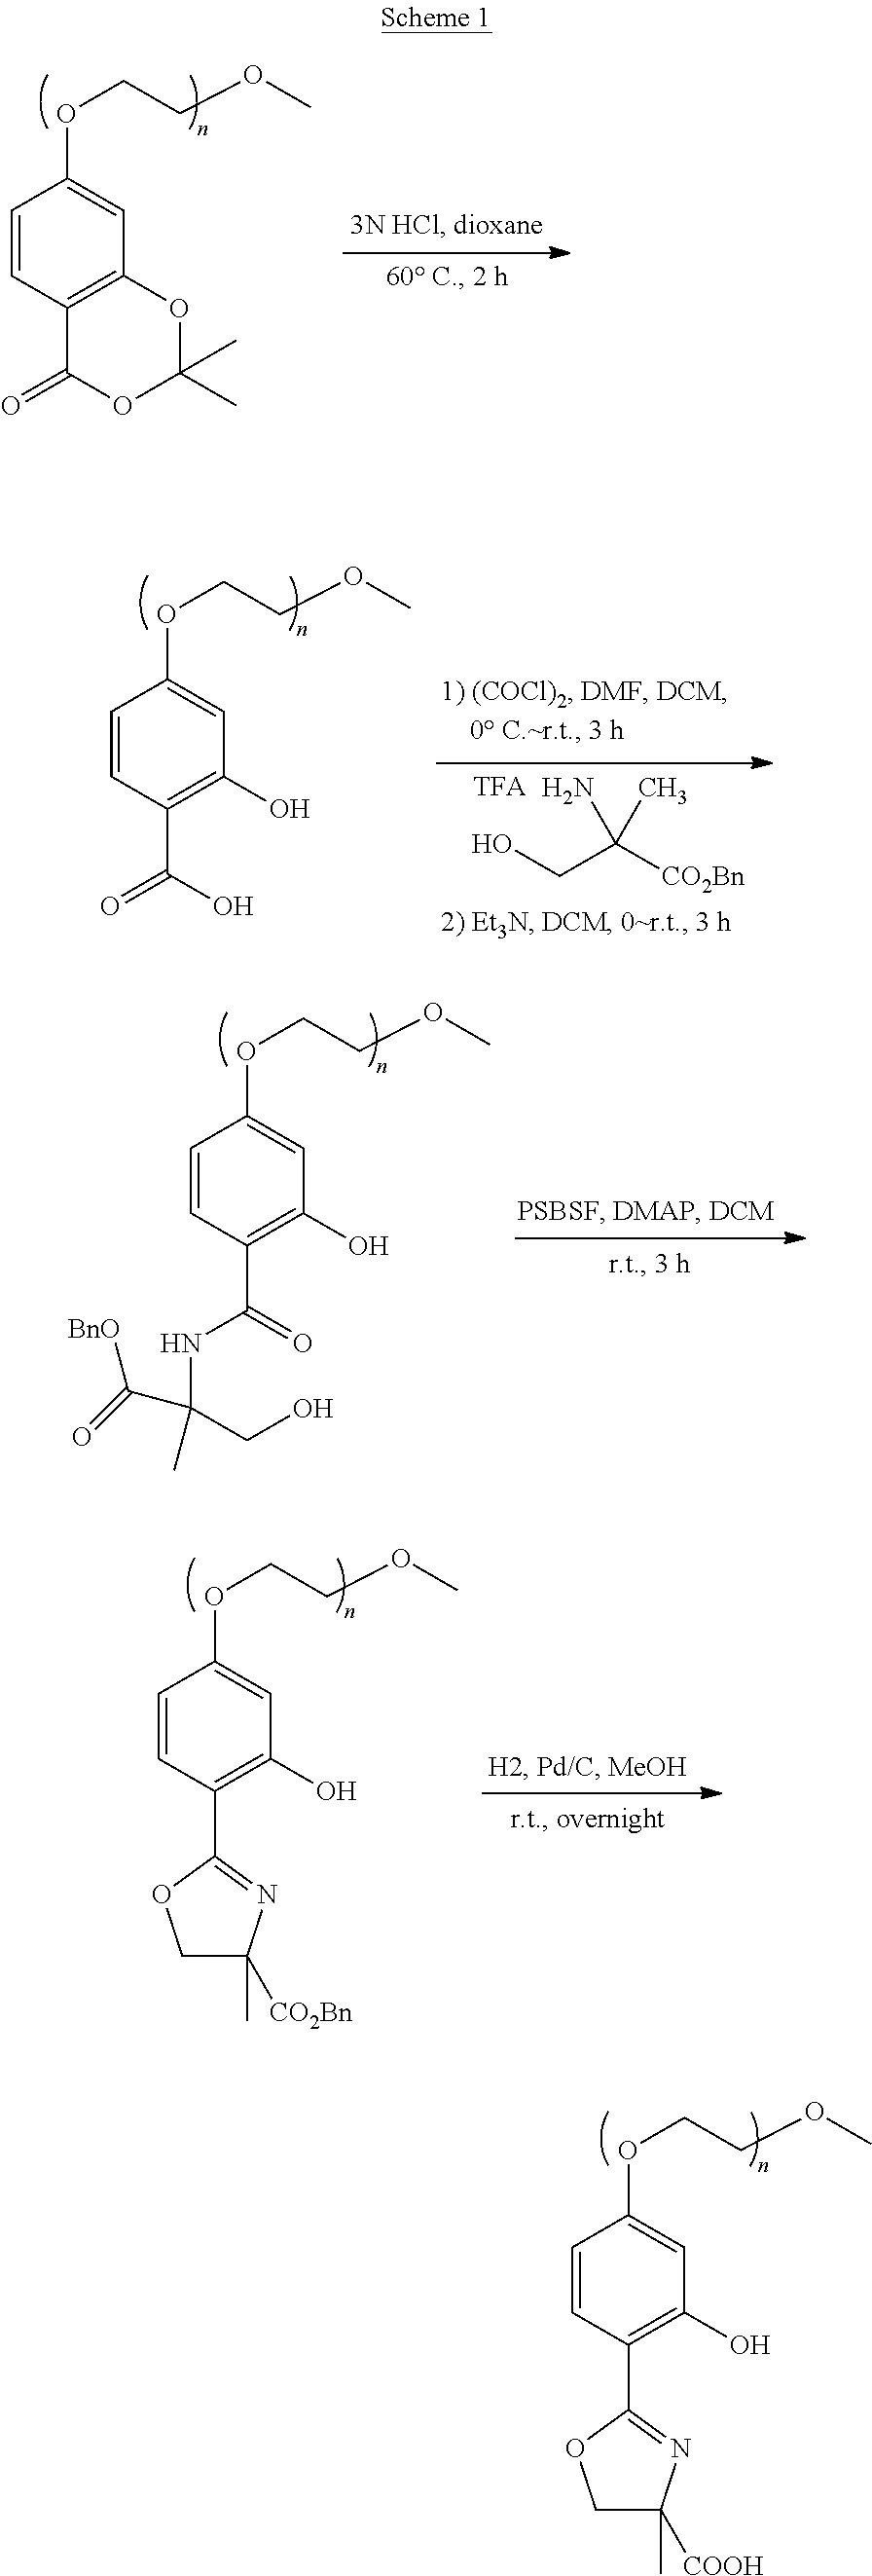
C1=CC(C2=NC([COOH])(C)CO2)=C(O)C=C1OCCOC.C1=CC(C(O)=O)=C(O)C=C1OCCOC.OCC([CO2Bn])(N)C.C1=CC(C(=O)NC(CO)(C(=O)[BnO])C)=C(O)C=C1OCCOC.C1=CC(C2=NC([CO2Bn])(C)CO2)=C(O)C=C1OCCOC.C1=CC2=C(C=C1OCCOC)OC(C)(C)OC2=O
